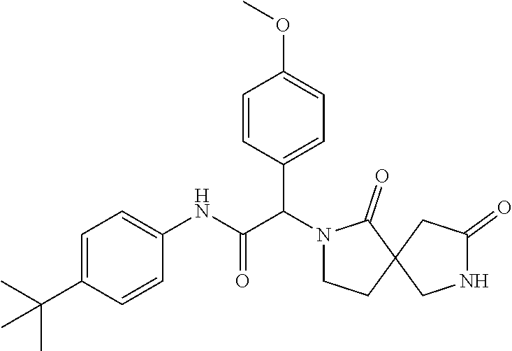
C1=C(C(C)(C)C)C=CC(NC(C(C2=CC=C(OC)C=C2)N2CCC3(C2=O)CNC(=O)C3)=O)=C1
